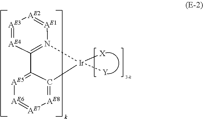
C12=N([Ir]([Y])([X])C3=[AE8][AE7]=[AE6][AE5]=C13)[AE1]=[AE2][AE3]=[AE4]2
